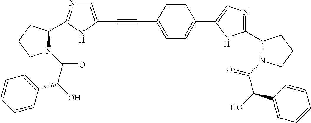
C1=C(C#CC2=CN=C(C3N(C(C(O)C4=CC=CC=C4)=O)CCC3)N2)C=CC(C2=CN=C(C3N(C(=O)C(O)C4=CC=CC=C4)CCC3)N2)=C1
